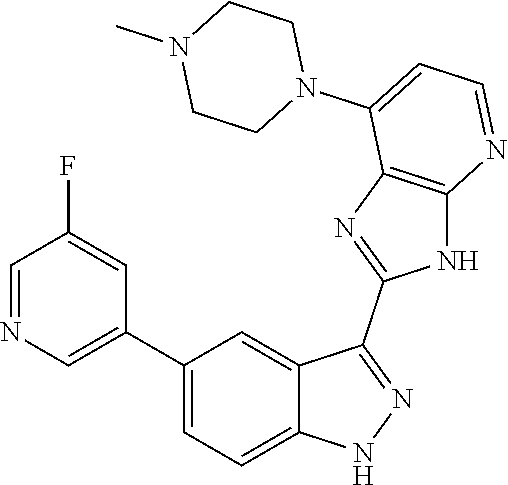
C1(C2=CC=C3C(=C2)C(C2=NC4=C(N2)N=CC=C4N2CCN(C)CC2)=NN3)=CN=CC(F)=C1
